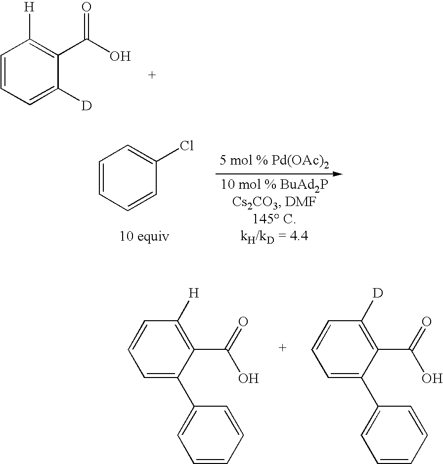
C1=CC([H])=C(C(=O)O)C([D])=C1.C1=CC=CC(Cl)=C1.C1=C(C2=CC=CC=C2)C(C(O)=O)=C([H])C=C1.C1=C(C2=CC=CC=C2)C(C(O)=O)=C([D])C=C1
